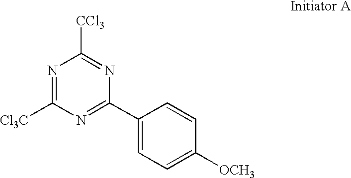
N1=C([Cl3C])N=C(C2=CC=C([OCH3])C=C2)N=C1[CCl3]
